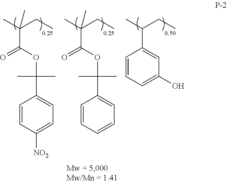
C1=CC([NO2])=CC=C1C(C)(C)OC(C(C)(CC)C)=O.C1=CC=CC=C1C(C)(C)OC(C(C)(CC)C)=O.C1=C(C(C)CC)C=CC=C1O
